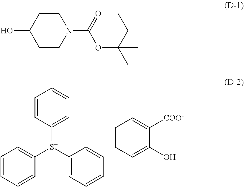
C1=CC=CC([S+](C2=CC=CC=C2)C2=CC=CC=C2)=C1.C1=CC=C(O)C([COO-])=C1.C1CN(C(=O)OC(C)(CC)C)CCC1O
